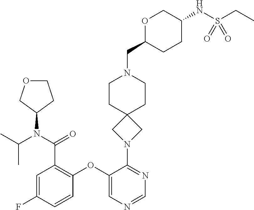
C1=C(F)C=CC(OC2=CN=CN=C2N2CC3(C2)CCN(CC2CCC(NS(CC)(=O)=O)CO2)CC3)=C1C(N(C1CCOC1)C(C)C)=O
